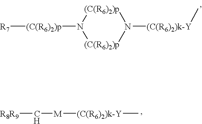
[R7][(C(R6)2)p]N1[(C(R6)2)p]N([(C(R6)2)k-Y]C)[(C(R6)2)p]1.[M]([(C(R6)2)k-Y]C)C[R8R9]
